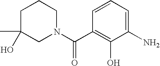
C(=O)(C1=C(O)C(N)=CC=C1)N1CCCC(C)(O)C1
